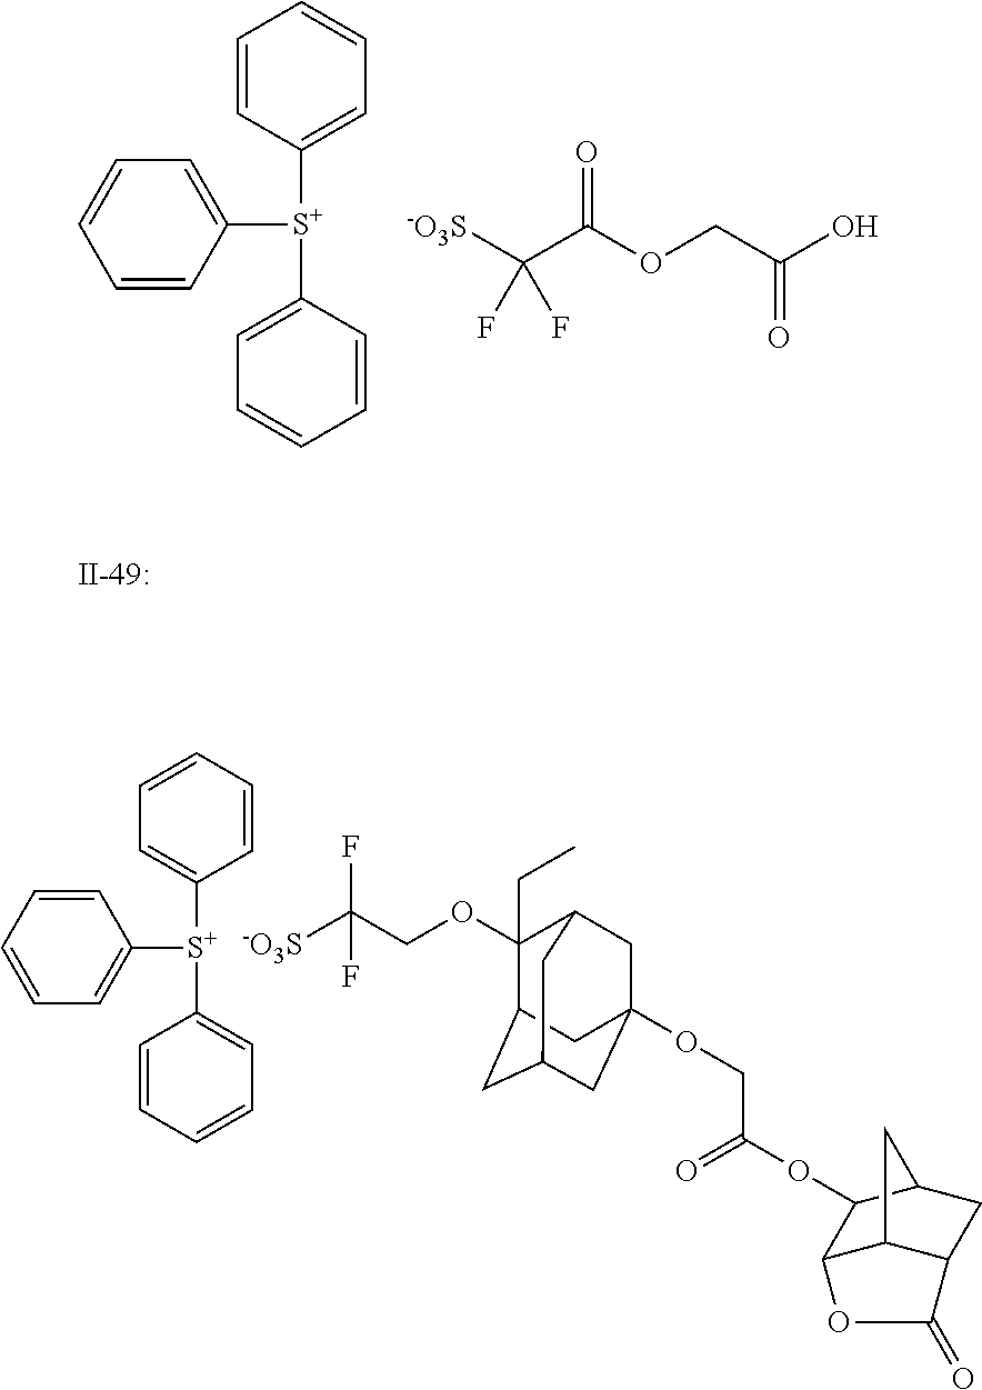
C1=CC([S+](C2=CC=CC=C2)C2=CC=CC=C2)=CC=C1.[-O3S]C(C(OCC(O)=O)=O)(F)F.C1=CC=CC([S+](C2=CC=CC=C2)C2=CC=CC=C2)=C1.[-O3S]C(COC1(CC)C2CC3CC(OCC(=O)OC4C5C6C(CC4C6)C(=O)O5)(CC1C3)C2)(F)F.[II-49:]
